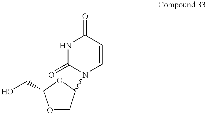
O1CC(N2C(=O)NC(=O)C=C2)OC1CO
